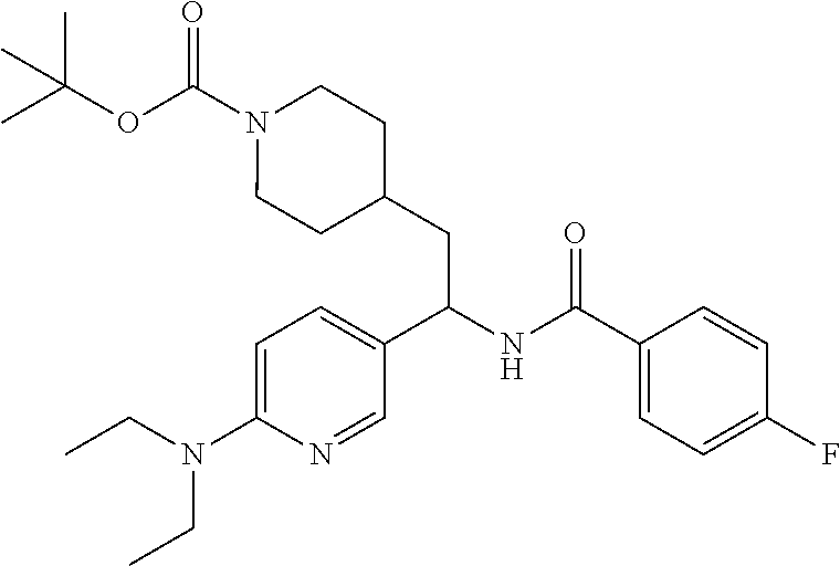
CC(OC(N1CCC(CC(NC(C2=CC=C(F)C=C2)=O)C2=CC=C(N(CC)CC)N=C2)CC1)=O)(C)C
